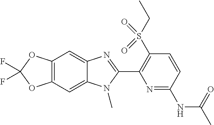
C12=C(C=C3C(=C1)N=C(C1=C(S(CC)(=O)=O)C=CC(NC(C)=O)=N1)N3C)OC(F)(F)O2
